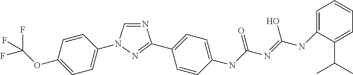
N1=CN(C2=CC=C(OC(F)(F)F)C=C2)N=C1C1=CC=C(NC(N=C(NC2=CC=CC=C2C(C)C)O)=O)C=C1
